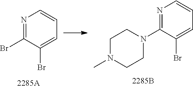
N1=C(Br)C(Br)=CC=C1.N1=C(N2CCN(C)CC2)C(Br)=CC=C1
